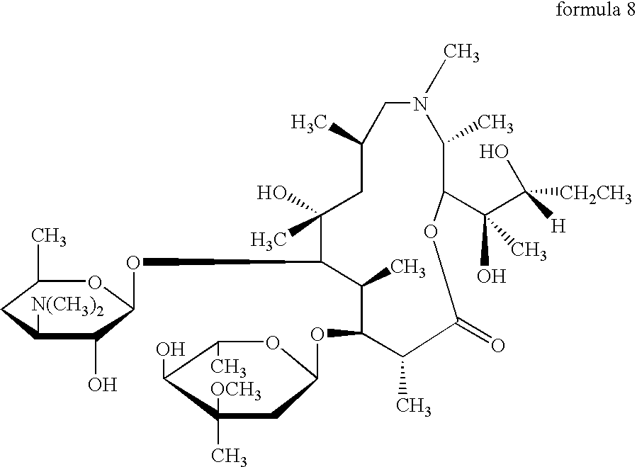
C1(C)C(OC2CC(C)([OCH3])C(O)C(C)O2)C(C)C(=O)OC(C(C(O)([H])[CH2CH3])(O)C)C(C)N(C)CC(C)CC(C)(O)C1OC1C(O)C([N(CH3)2])CC(C)O1
